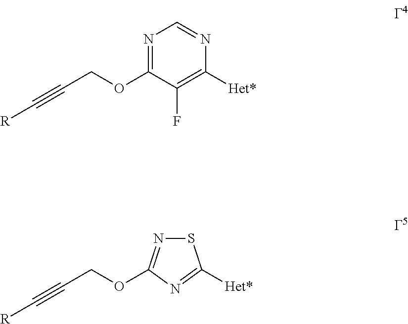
N1=C(OCC#C[R])C(F)=C([Het*])N=C1.[Het*]C1=NC(OCC#C[R])=NS1
